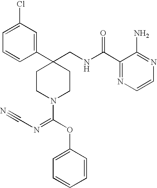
C1(C2(CNC(C3=NC=CN=C3N)=O)CCN(C(OC3=CC=CC=C3)=NC#N)CC2)=CC(Cl)=CC=C1
